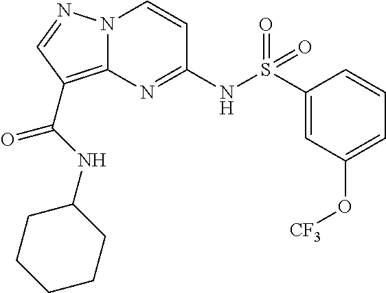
N(C1=NC2=C(C(=O)NC3CCCCC3)C=NN2C=C1)S(C1=CC(O[CF3])=CC=C1)(=O)=O
